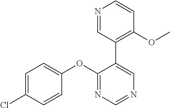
C1=C(Cl)C=CC(OC2=NC=NC=C2C2=C(OC)C=CN=C2)=C1
